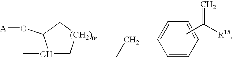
C1(C)C[(CH2)n]CC1O[A].C1=CC=CC(CC)=C1.CC([R15])=C
